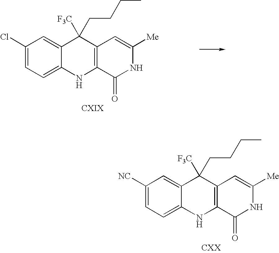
C1(Cl)=CC=C2C(=C1)C([F3C])(CCCC)C1=C(N2)C(=O)NC([Me])=C1.C1([NC])=CC=C2C(=C1)C([F3C])(CCCC)C1=C(N2)C(=O)NC([Me])=C1
